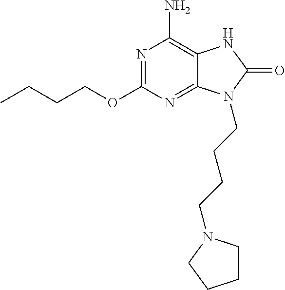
O(C1=NC(N)=C2C(=N1)N(CCCCN1CCCC1)C(=O)N2)CCCC
